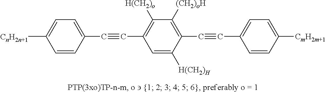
C1=CC(C#CC2=C([H(CH2)o])C([(CH2)oH])=C(C#CC3=CC=C([CmH2m+1])C=C3)C([H(CH2)H])=C2)=CC=C1[CnH2n+1]
